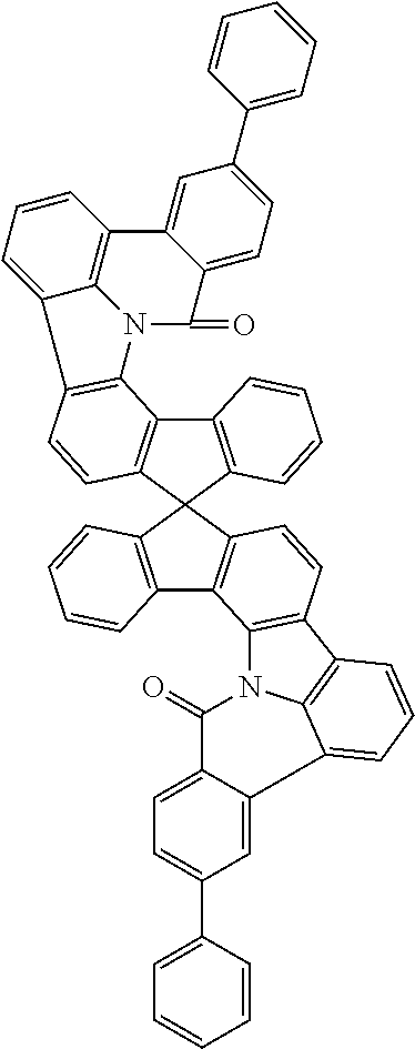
C12=C(C=CC3=C1N1C4=C(C=CC=C34)C3=CC(C4=CC=CC=C4)=CC=C3C1=O)C1(C3=C2C=CC=C3)C2=C(C3=C1C=CC=C3)C1=C(C=C2)C2=C3C(=CC=C2)C2=CC(C4=CC=CC=C4)=CC=C2C(=O)N13
